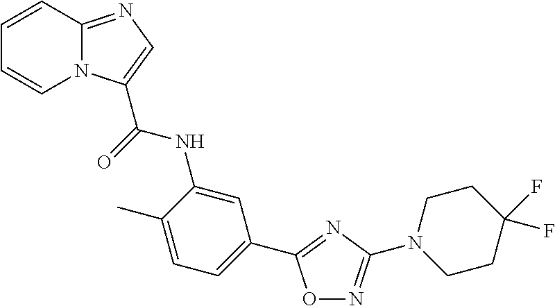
O1N=C(N2CCC(F)(F)CC2)N=C1C1=CC=C(C)C(NC(=O)C2=CN=C3N2C=CC=C3)=C1
